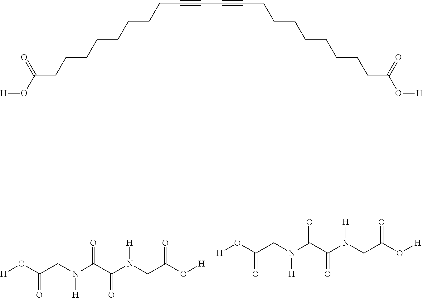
[H]OC(CN(C(C(N(CC(O[H])=O)[H])=O)=O)[H])=O.[H]OC(CN(C(C(N(CC(O[H])=O)[H])=O)=O)[H])=O.[H]OC(=O)CCCCCCCCC#CC#CCCCCCCCCC(O[H])=O
